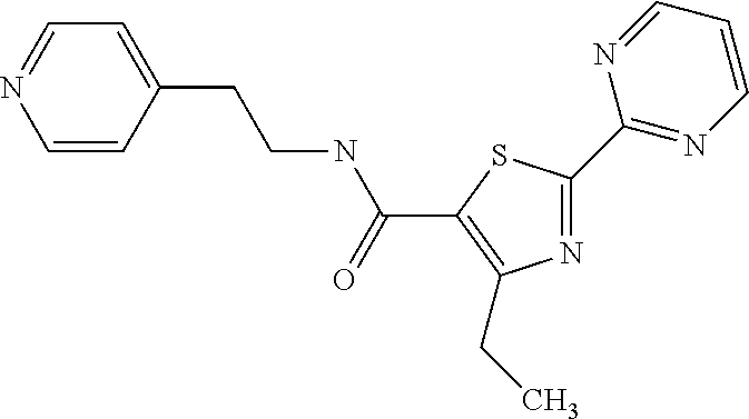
N1=C(C2=NC=CC=N2)SC(C(NCCC2=CC=NC=C2)=O)=C1CC
